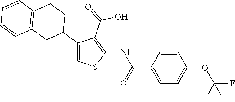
C1=CC(C(=O)NC2=C(C(=O)O)C(C3CCC4=C(C3)C=CC=C4)=CS2)=CC=C1OC(F)(F)F
